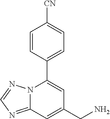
C1=CC(C2=CC(CN)=CC3=NC=NN23)=CC=C1[CN]
